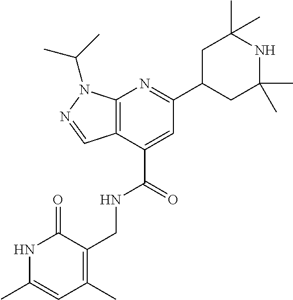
C12=C(C(C(=O)NCC3=C(C)C=C(C)NC3=O)=CC(C3CC(C)(C)NC(C)(C)C3)=N1)C=NN2C(C)C
